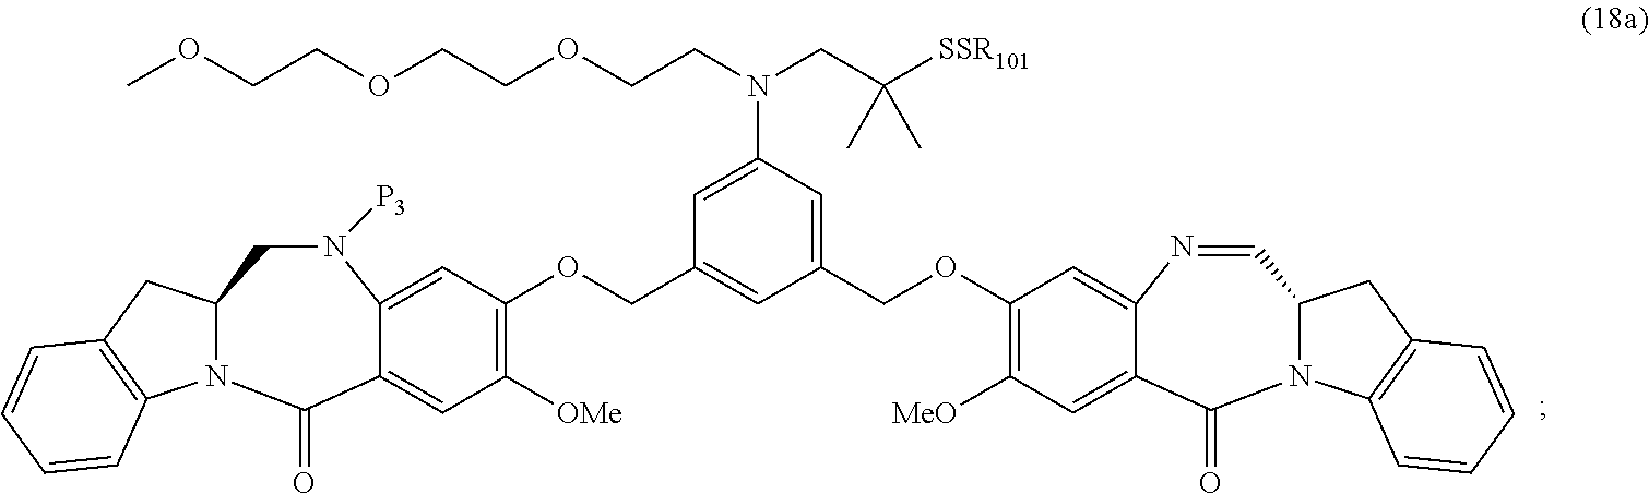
C1([OMe])=C(OCC2=CC(COC3=C([MeO])C=C4C(=C3)N=CC3N(C4=O)C4=C(C3)C=CC=C4)=CC(N(CCOCCOCCOC)CC([SSR101])(C)C)=C2)C=C2C(=C1)C(=O)N1C(CN2[P3])CC2=C1C=CC=C2
